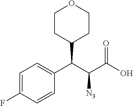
C1=C(F)C=CC(C(C(C(=O)O)[N3])C2CCOCC2)=C1
